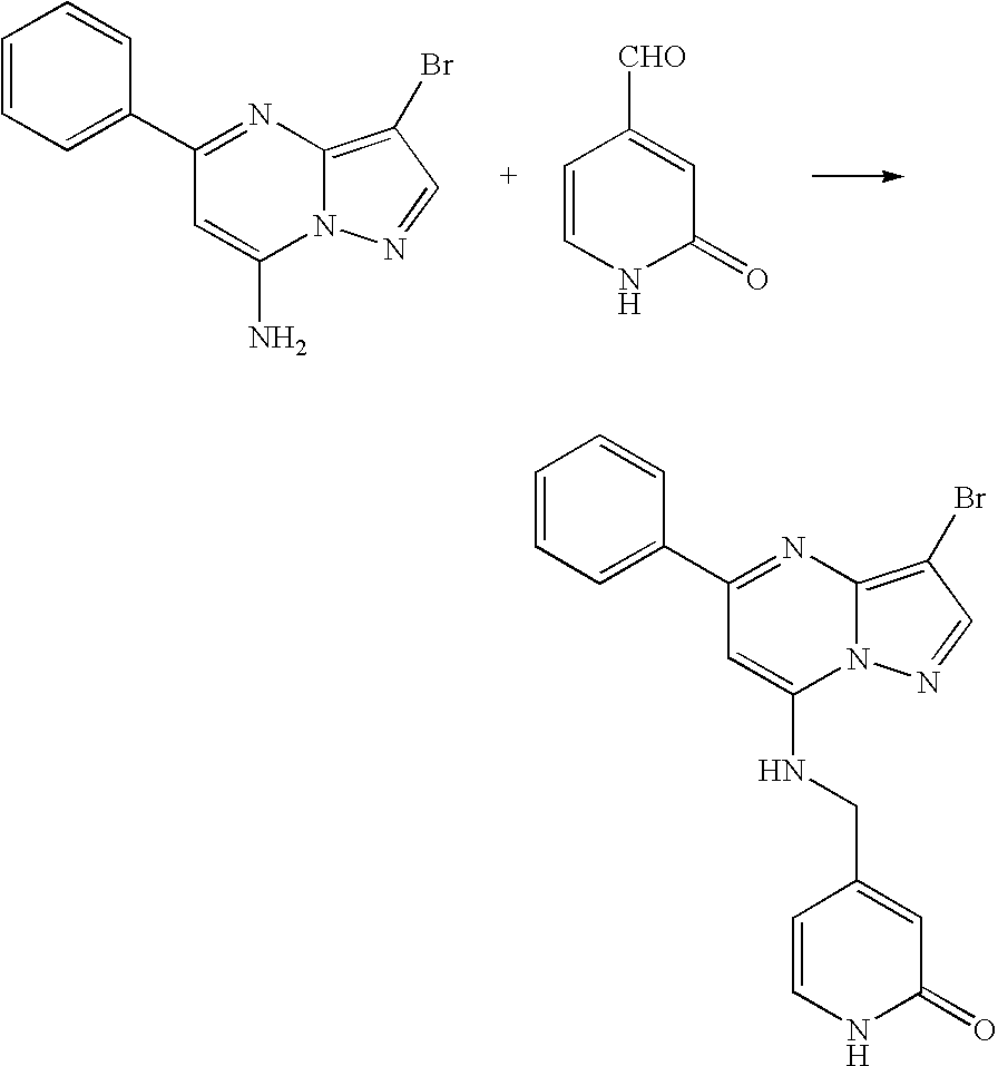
C1(C2=CC=CC=C2)=NC2=C(Br)C=NN2C(N)=C1.C1=CNC(=O)C=C1[CHO].C1(C2=CC=CC=C2)=NC2=C(Br)C=NN2C(NCC2=CC(=O)NC=C2)=C1
